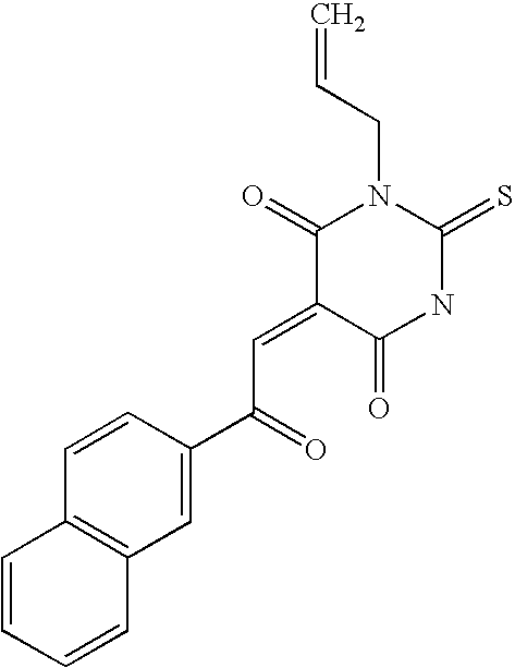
C1(=CC(C2=CC3=C(C=C2)C=CC=C3)=O)C(=O)NC(=S)N(CC=C)C1=O
